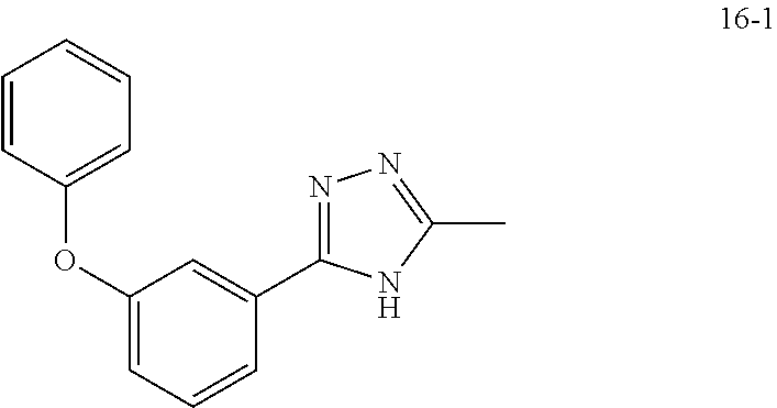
C1(OC2=CC=CC=C2)=CC=CC(C2=NN=C(C)N2)=C1
